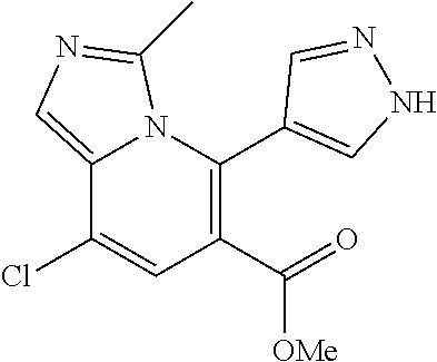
C12=CN=C(C)N1C(C1=CNN=C1)=C(C([OMe])=O)C=C2Cl
